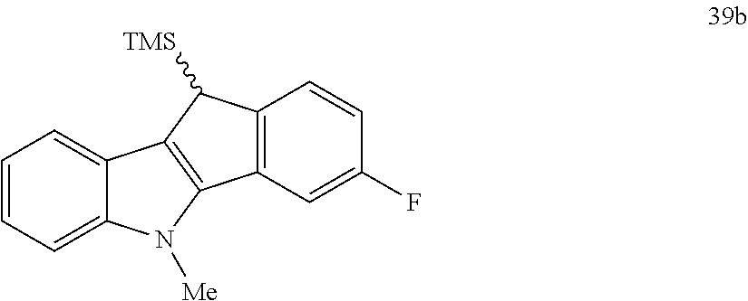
C1=CC=C2C(=C1)C1=C(N2[Me])C2=C(C1[TMS])C=CC(F)=C2
